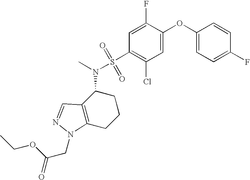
C1(OC2=CC(Cl)=C(S(N(C)C3C4=C(CCC3)N(CC(=O)OCC)N=C4)(=O)=O)C=C2F)=CC=C(F)C=C1
